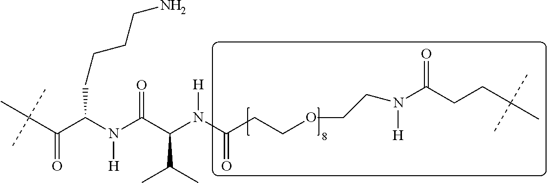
C(C(C(N(C(C(N(C(CCOCCN(C(CCC(C)(C)C)=O)[H])=O)[H])C(C)C)=O)[H])CCCCN)=O)(C)(C)C
